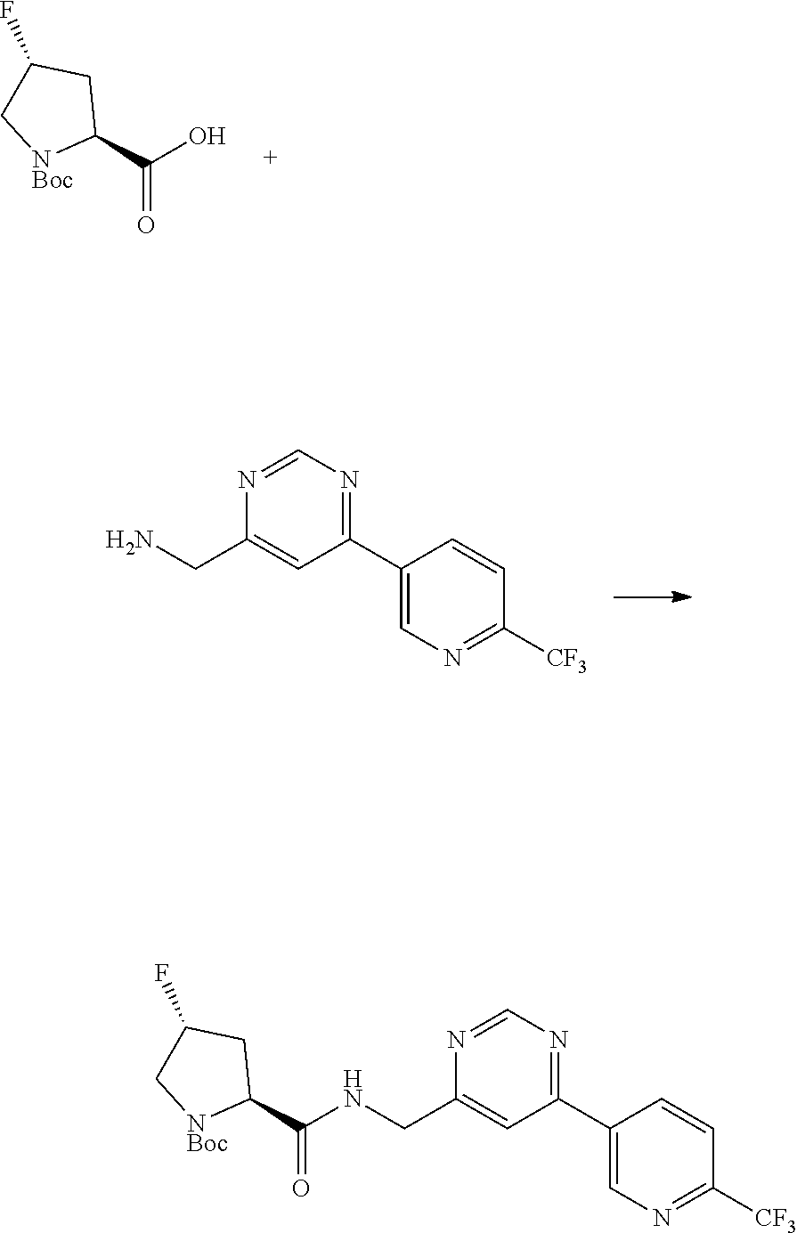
OC(C1CC(F)C[NBoc]1)=O.C1(C2=CN=C([CF3])C=C2)=NC=NC(CN)=C1.C1(C2=CN=C([CF3])C=C2)=NC=NC(CNC(C2CC(F)C[NBoc]2)=O)=C1
